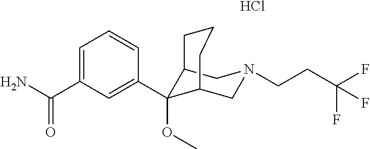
C12C(OC)(C3=CC(C(N)=O)=CC=C3)C(CN(CCC(F)(F)F)C1)CCC2.Cl
